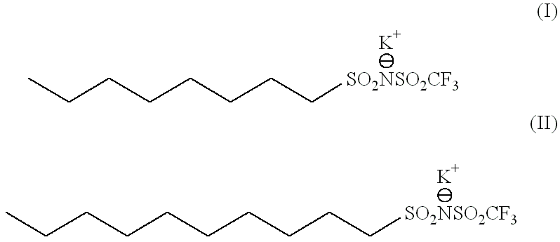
[SO2NSO2CF3]CCCCCCCC.[SO2NSO2CF3]CCCCCCCCCC
